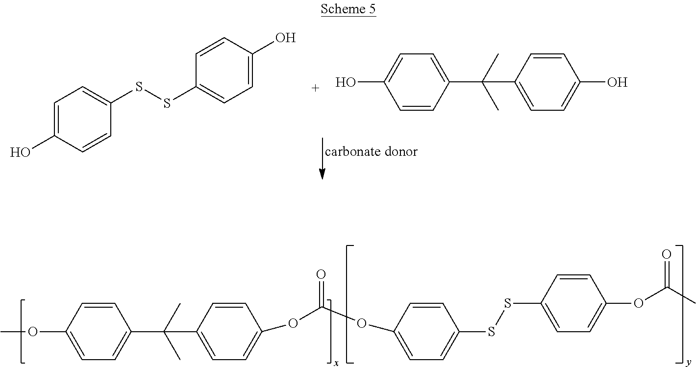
C1=C(OC)C=CC(C(C2=CC=C(OC(OC3=CC=C(SSC4=CC=C(OC(C)=O)C=C4)C=C3)=O)C=C2)(C)C)=C1.C1=C(O)C=CC(SSC2=CC=C(O)C=C2)=C1.C1=CC(C(C2=CC=C(O)C=C2)(C)C)=CC=C1O
